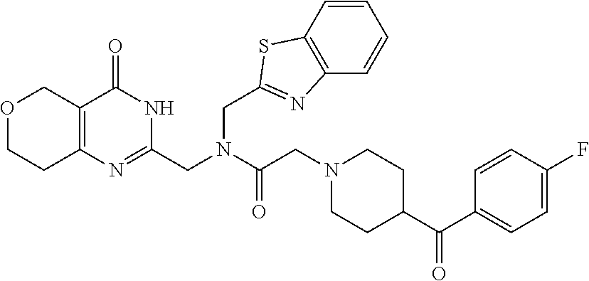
O1CCC2=C(C1)C(=O)NC(CN(C(CN1CCC(C(C3=CC=C(F)C=C3)=O)CC1)=O)CC1=NC3=C(C=CC=C3)S1)=N2
